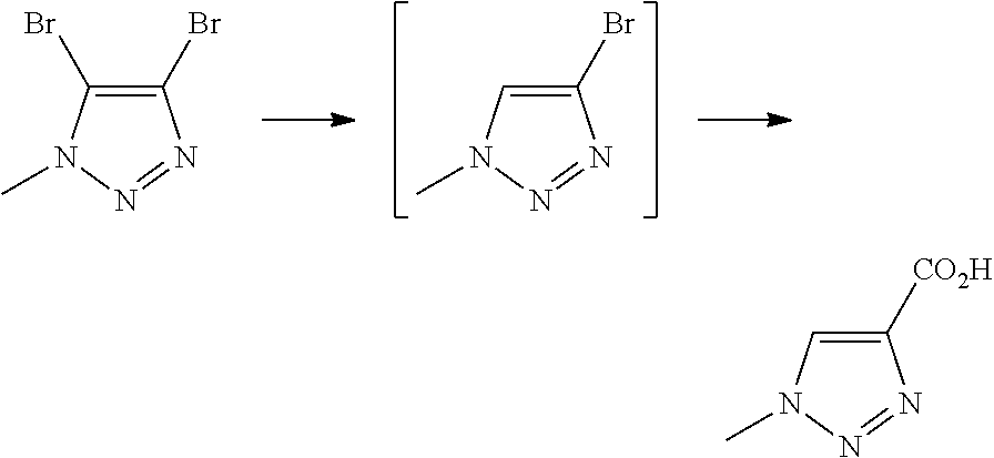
C1(Br)=CN(C)N=N1.C1(Br)=C(Br)N(C)N=N1.C1([CO2H])=CN(C)N=N1
